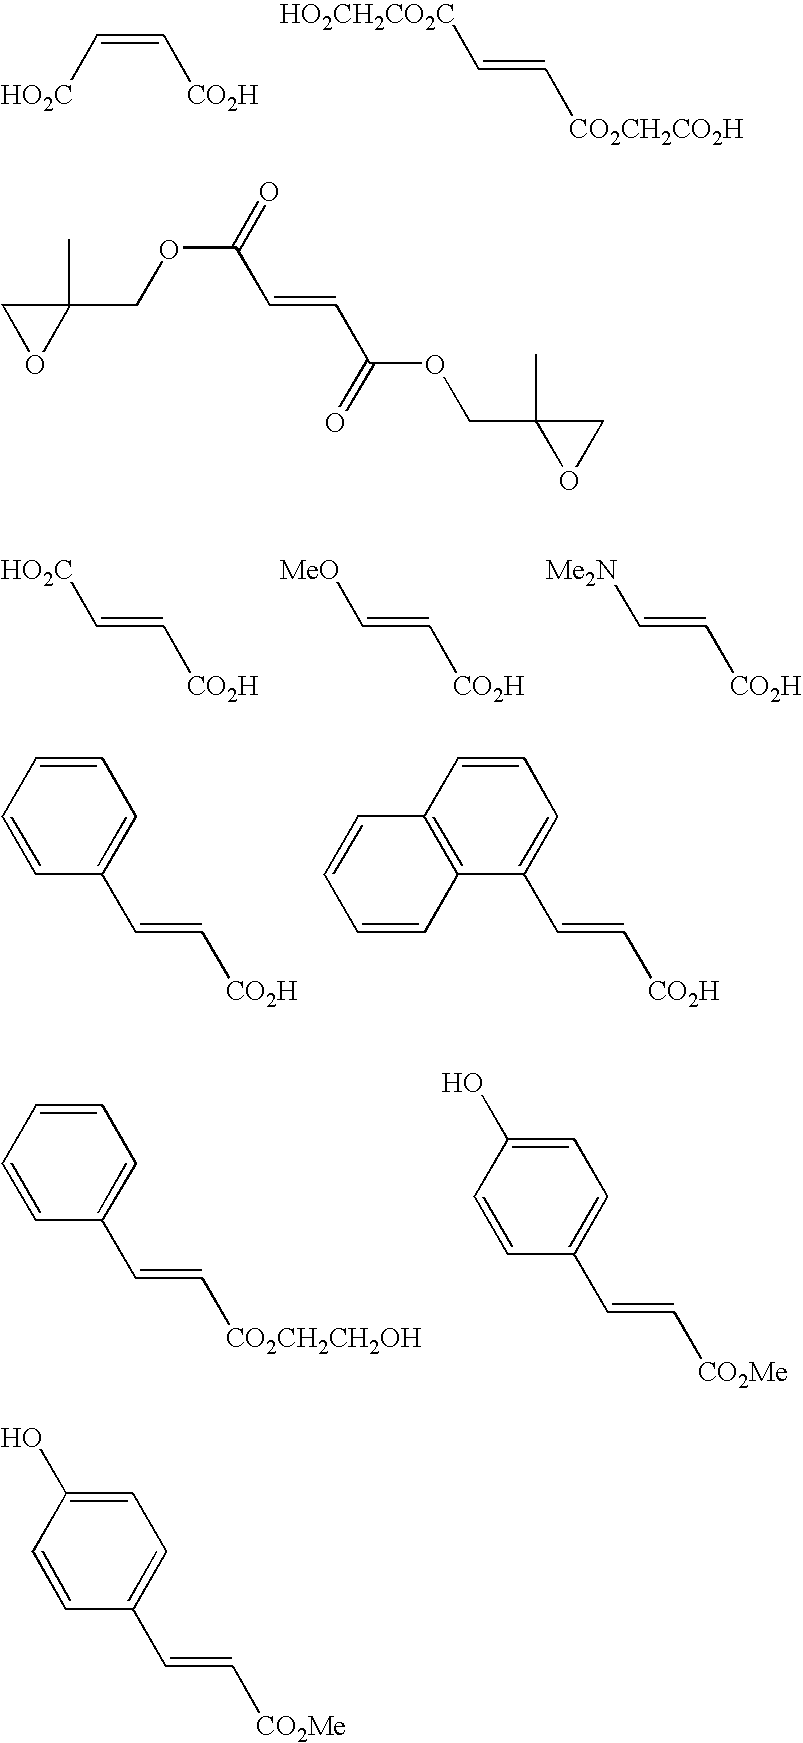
[HO2C]C=C[CO2H].[HO2CH2CO2C]C=C[CO2CH2CO2H].[HO2C]C=C[CO2H].[MeO]C=C[CO2H].[Me2N]C=C[CO2H].C1=CC=CC(C=C[CO2H])=C1.C1=CC2=C(C(C=C[CO2H])=C1)C=CC=C2.C1=CC=CC(C=C[CO2CH2CH2OH])=C1.C1=C(O)C=CC(C=C[CO2Me])=C1.C1(COC(=O)C=CC(=O)OCC2(C)OC2)(C)CO1.C1=C(O)C=CC(C=C[CO2Me])=C1
